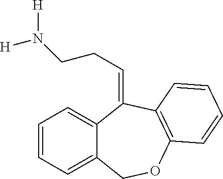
C12=CC=CC=C1COC1=C(C2=CCCN([H])[H])C=CC=C1
